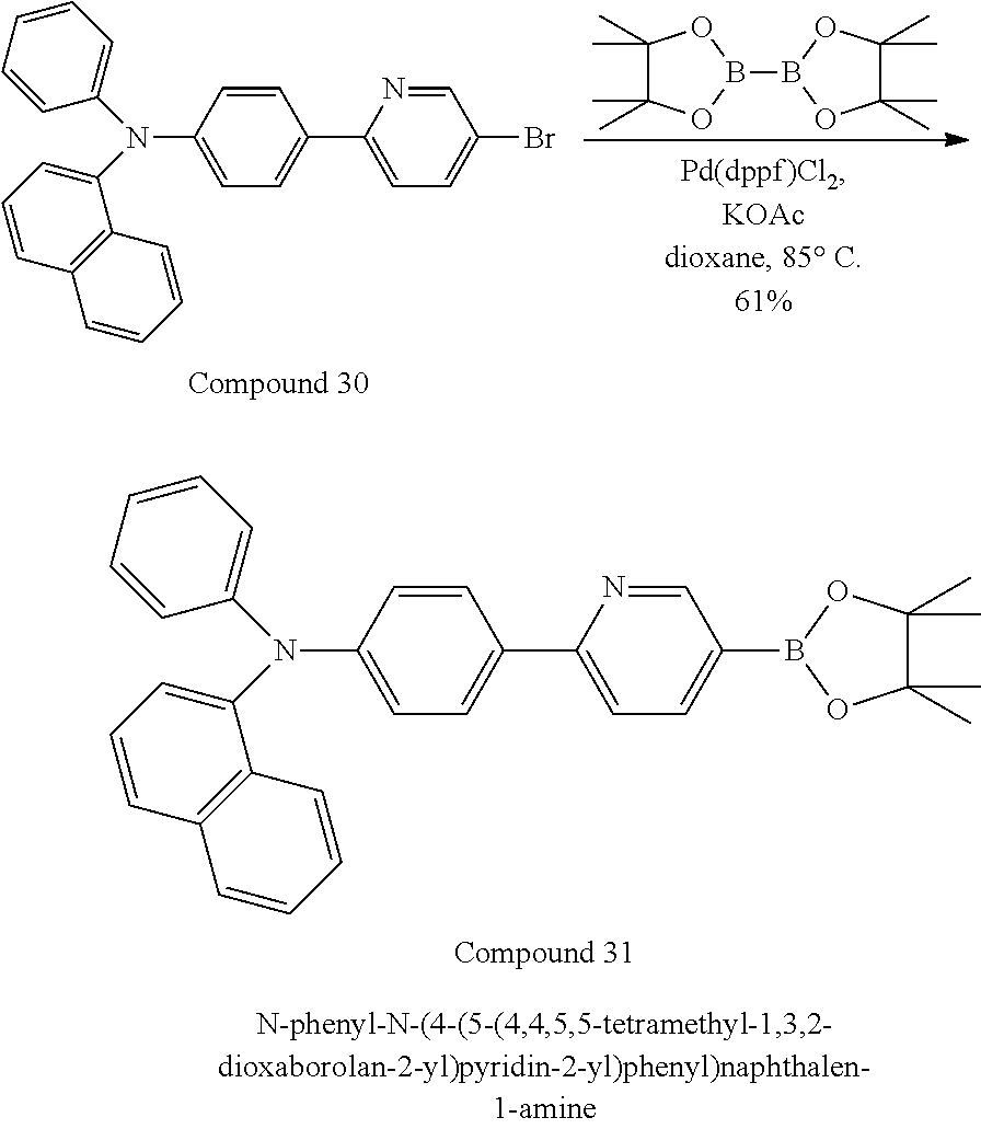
C1=CC(N(C2=CC=CC=C2)C2=CC=CC3=C2C=CC=C3)=CC=C1C1=CC=C(B2OC(C)(C)C(C)(C)O2)C=N1.C1(C)(C)C(C)(C)OB(B2OC(C)(C)C(C)(C)O2)O1.C1=CC(N(C2=CC=CC=C2)C2=CC=CC3=C2C=CC=C3)=CC=C1C1=CC=C(Br)C=N1
